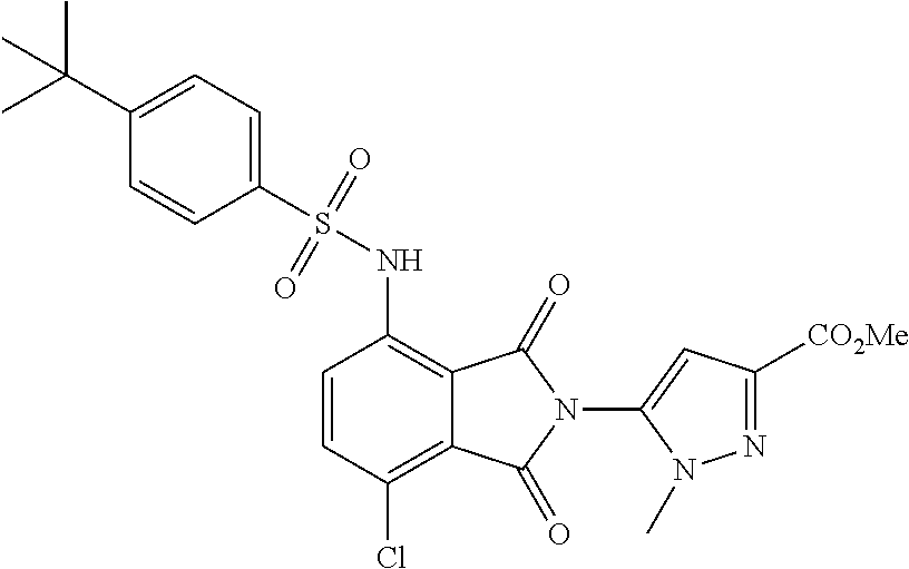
C1=CC(Cl)=C2C(=C1NS(C1=CC=C(C(C)(C)C)C=C1)(=O)=O)C(=O)N(C1=CC([CO2Me])=NN1C)C2=O
